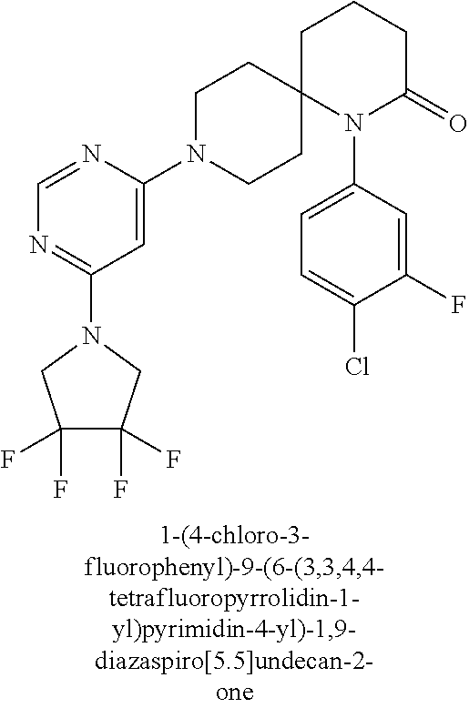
C1=NC(N2CCC3(CC2)N(C2=CC=C(Cl)C(F)=C2)C(=O)CCC3)=CC(N2CC(F)(F)C(F)(F)C2)=N1
